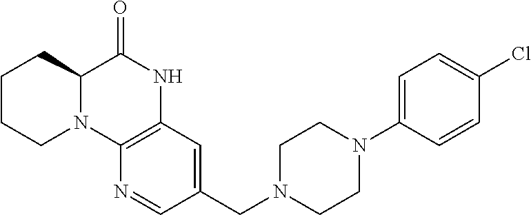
C1(CN2CCN(C3=CC=C(Cl)C=C3)CC2)=CC2=C(N=C1)N1C(C(=O)N2)CCCC1
